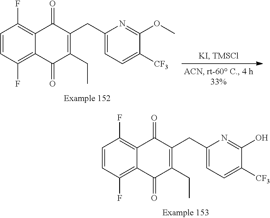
C1(CC2=C(CC)C(=O)C3=C(F)C=CC(F)=C3C2=O)=CC=C([CF3])C(O)=N1.C1(CC2=C(CC)C(=O)C3=C(F)C=CC(F)=C3C2=O)=CC=C([CF3])C(OC)=N1
